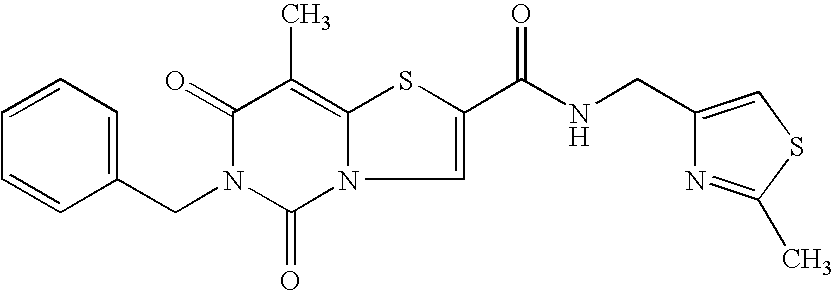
C1(=O)N(CC2=CC=CC=C2)C(=O)N2C(=C1C)SC(C(NCC1=CSC(C)=N1)=O)=C2
